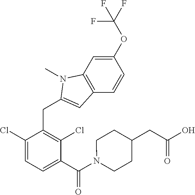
C1(Cl)=CC=C(C(N2CCC(CC(O)=O)CC2)=O)C(Cl)=C1CC1=CC2=C(C=C(OC(F)(F)F)C=C2)N1C
